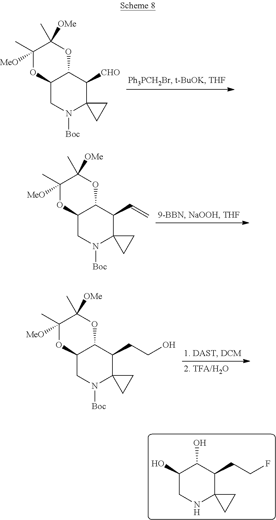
C1(C)([MeO])OC2C(OC1(C)[OMe])C([CHO])C1(N([Boc])C2)CC1.C1(C)([MeO])OC2C(OC1(C)[OMe])C(C=C)C1(N([Boc])C2)CC1.C1(C)([MeO])OC2C(OC1(C)[OMe])C(CCO)C1(N([Boc])C2)CC1.OC1C(O)C(CCF)C2(NC1)CC2
